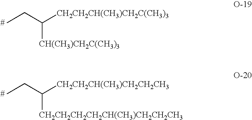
CCC([CH2CH2CH(CH3)CH2C(CH3)3])[CH(CH3)CH2C(CH3)3].CCC([CH2CH2CH(CH3)CH2CH2CH3])[CH2CH2CH2CH2CH(CH3)CH2CH2CH3]
